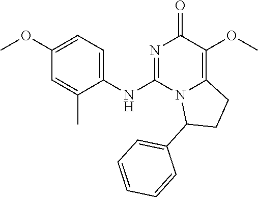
C1(NC2=NC(=O)C(OC)=C3N2C(C2=CC=CC=C2)CC3)=CC=C(OC)C=C1C
